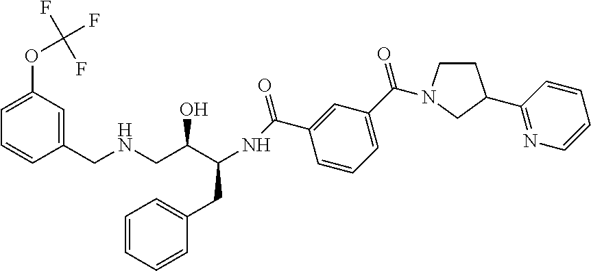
C1=C(OC(F)(F)F)C=C(CNCC(C(NC(=O)C2=CC(C(=O)N3CCC(C4=NC=CC=C4)C3)=CC=C2)CC2=CC=CC=C2)O)C=C1
